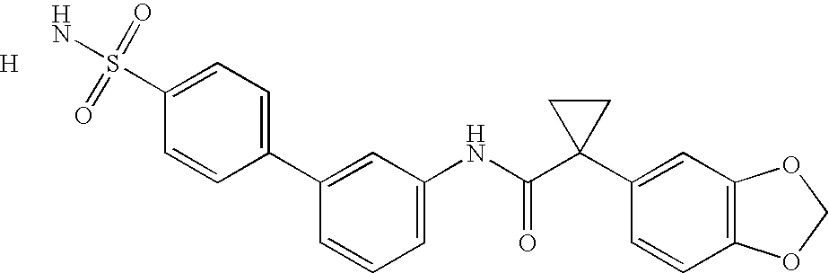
C1(C2=CC=C(S(=O)(=O)N)C=C2)=CC(NC(C2(C3=CC4=C(C=C3)OCO4)CC2)=O)=CC=C1.[H]
